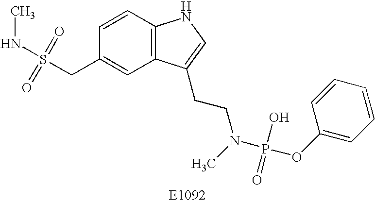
CNS(CC1=CC2=C(C=C1)NC=C2CCN(P(OC1=CC=CC=C1)(=O)O)C)(=O)=O
